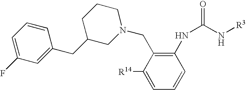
C1=C([R14])C(CN2CCCC(CC3=CC(F)=CC=C3)C2)=C(NC(N[R3])=O)C=C1
